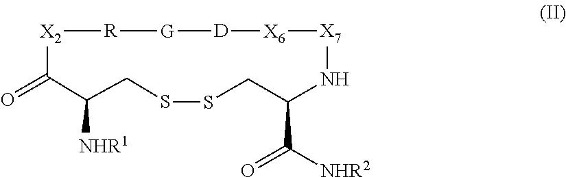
[X2]1[R][G][D][X6][X7]NC(C([NHR2])=O)CSSCC([NHR1])C1=O
